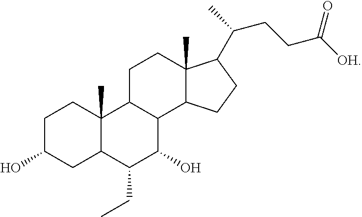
C1C(O)CC2C(C)(C1)C1C(C(O)C2CC)C2C(C)(CC1)C(C(CCC([OH])=O)C)CC2
